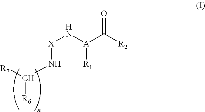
[R7]C([R6])N[X]N[A](C([R2])=O)[R1]
